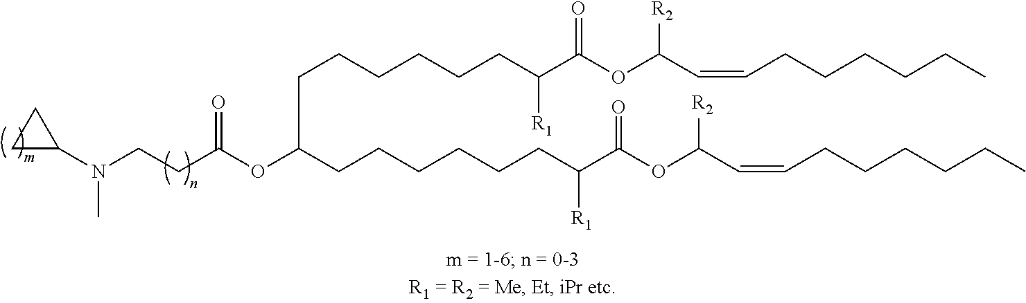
C1(N(CCC(OC(CCCCCCC(C(OC(C=CCCCCCC)[R2])=O)[R1])CCCCCCC(C(OC(C=CCCCCCC)[R2])=O)[R1])=O)C)CC1
